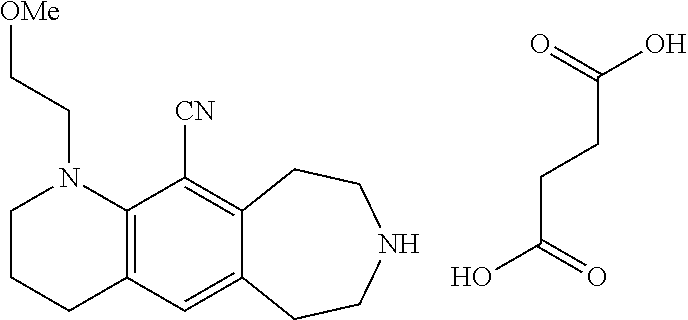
C(CCC(=O)O)(=O)O.C12=C(C=C3C(=C1[CN])CCNCC3)CCCN2CC[OMe]
